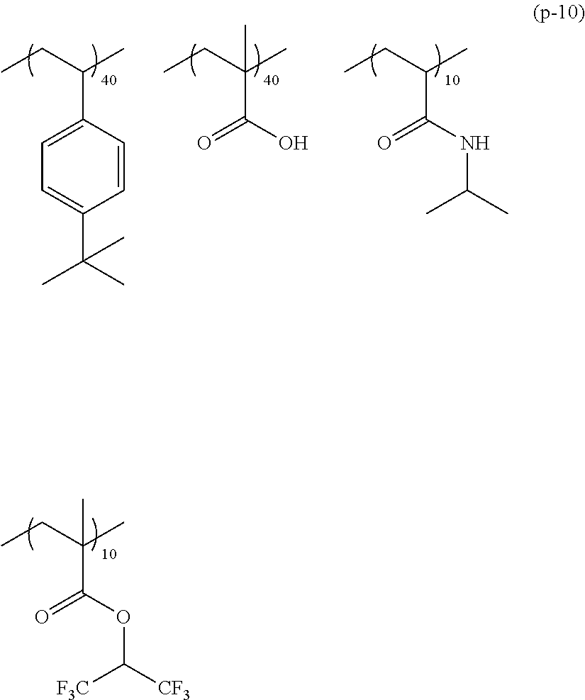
CCC(C)C1=CC=C(C(C)(C)C)C=C1.CCC(C)(C(=O)O)C.CCC(C)C(=O)NC(C)C.CCC(C)(C(=O)OC([CF3])[F3C])C
